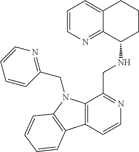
C1=CN=C2C(=C1)CCCC2NCC1=NC=CC2=C1N(CC1=NC=CC=C1)C1=C2C=CC=C1
